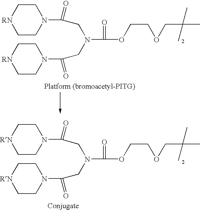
C1CN(C(CN(C(OCCOCC(C)(C)C)=O)CC(N2CC[RN]CC2)=O)=O)CC[RN]1.C1CN(C(CN(C(OCCOCC(C)(C)C)=O)CC(N2CC[RN]CC2)=O)=O)CC[RN]1
